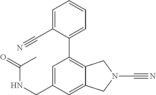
C1=C2C(=C(C3=CC=CC=C3C#N)C=C1CNC(=O)C)CN(C#N)C2
